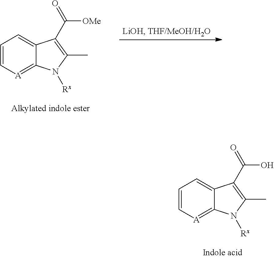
C1=C[A]=C2C(=C1)C(C(=O)O)=C(C)N2[Rx].C1=C[A]=C2C(=C1)C(C(=O)[OMe])=C(C)N2[Rx]
